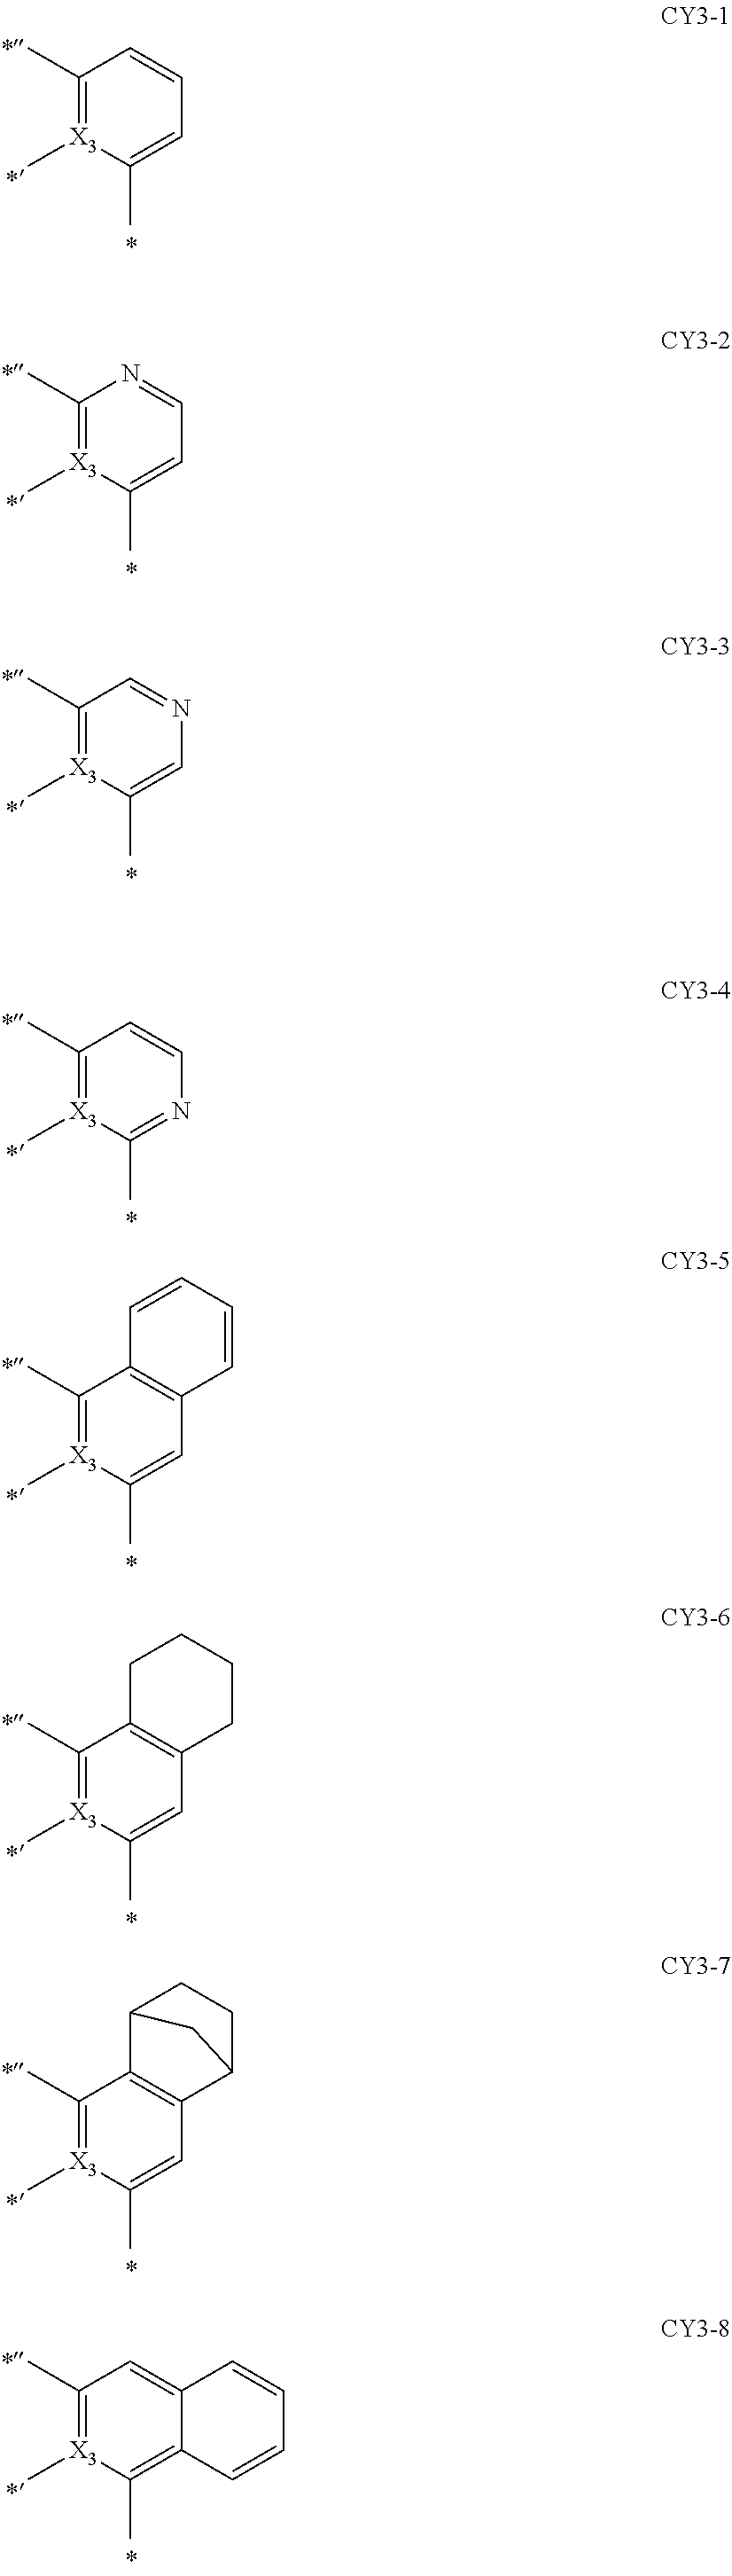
C1(C)=[X3](C)C(C)=CC=C1.C1(C)=[X3](C)C(C)=CC=N1.C1(C)=[X3](C)C(C)=CN=C1.C1(C)=[X3](C)C(C)=NC=C1.C1(C)=[X3](C)C(C)=CC2=C1C=CC=C2.C1(C)=[X3](C)C(C)=CC2=C1CCCC2.C1(C)=[X3](C)C(C)=CC2=C1C1CCC2C1.C1(C)=[X3](C)C(C)=C2C(=C1)C=CC=C2
